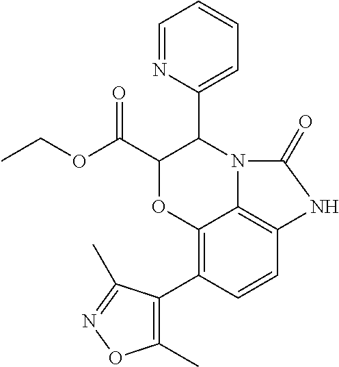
C12=C(C3=C(C)ON=C3C)C=CC3=C1N(C(C1=CC=CC=N1)C(C(OCC)=O)O2)C(=O)N3
